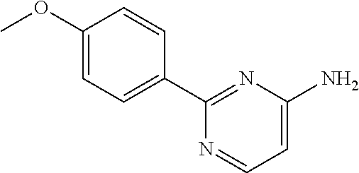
NC1=CC=NC(C2=CC=C(OC)C=C2)=N1
